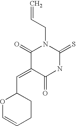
O=C1C(=CC2OC=CCC2)C(=O)N(CC=C)C(=S)N1
